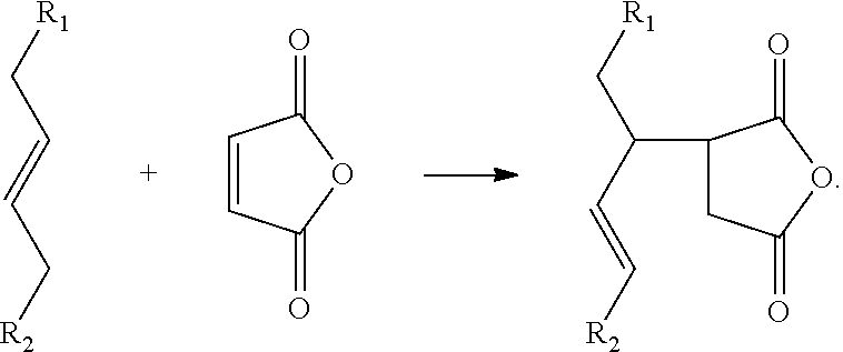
C1(C(C[R1])C=C[R2])CC(=O)OC1=O.C1=CC(=O)OC1=O.C(C[R1])=CC[R2]
